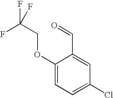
C1(OCC(F)(F)F)=CC=C(Cl)C=C1C=O
